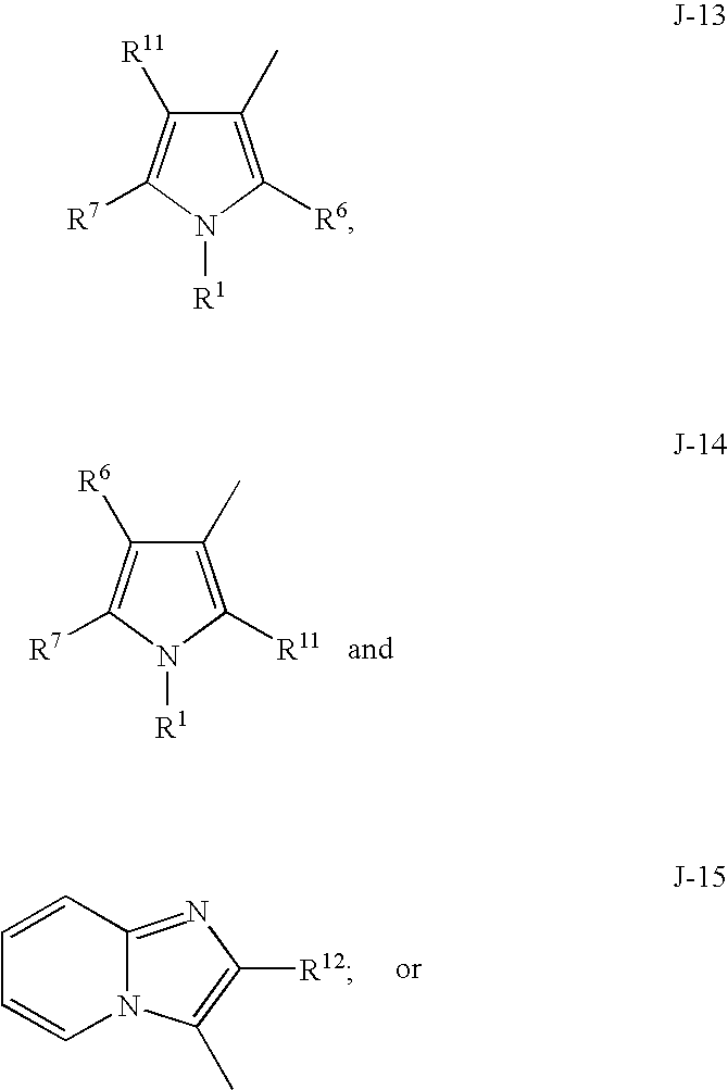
N1([R1])C([R11])=C(C)C([R6])=C1[R7].C1=CC2=NC([R12])=C(C)N2C=C1.N1([R1])C([R6])=C(C)C([R11])=C1[R7]
